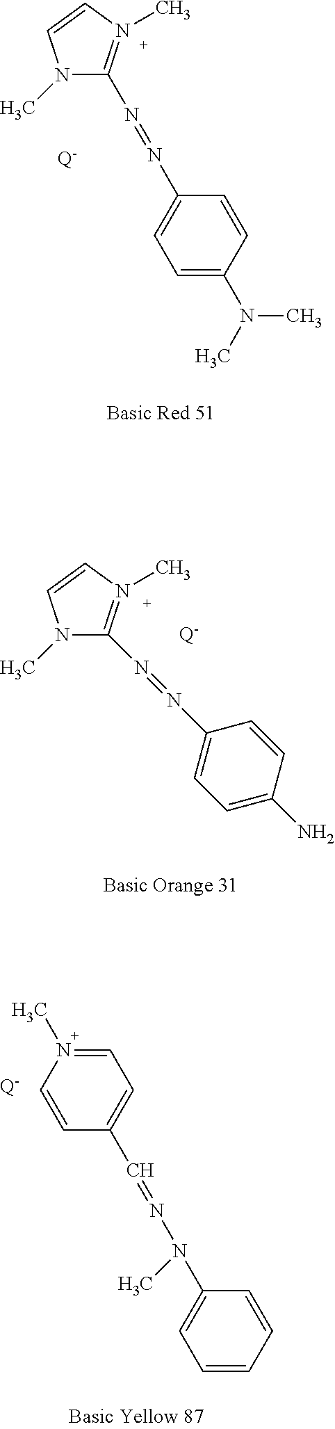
C1=C(N(C)C)C=CC(N=NC2=N(C)C=CN2C)=C1.[Q-].[Q-].N1(C)C(N=NC2=CC=C(N)C=C2)=N(C)C=C1.[Q-].C1=CC=CC(N(N=CC2=CC=N(C)C=C2)C)=C1
